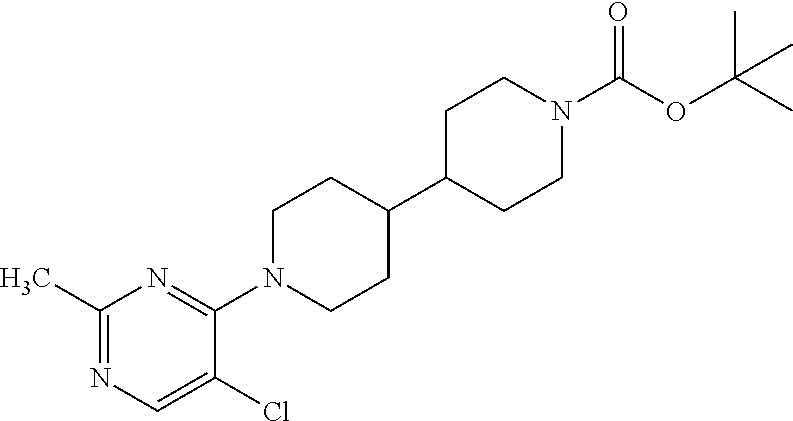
C1(C)=NC=C(Cl)C(N2CCC(C3CCN(C(OC(C)(C)C)=O)CC3)CC2)=N1
